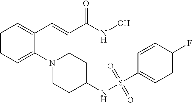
C1=CC=C(N2CCC(NS(=O)(=O)C3=CC=C(F)C=C3)CC2)C(C=CC(NO)=O)=C1
